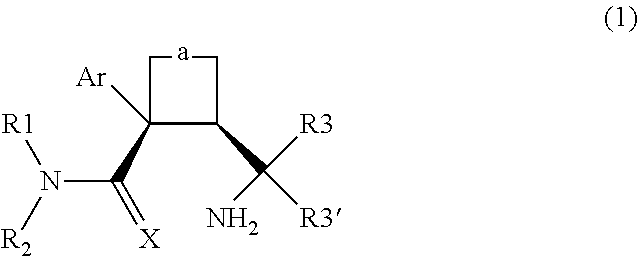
C1C([Ar])(C(=[X])N([R2])[R1])C(C([R3])(N)[R3])C1
